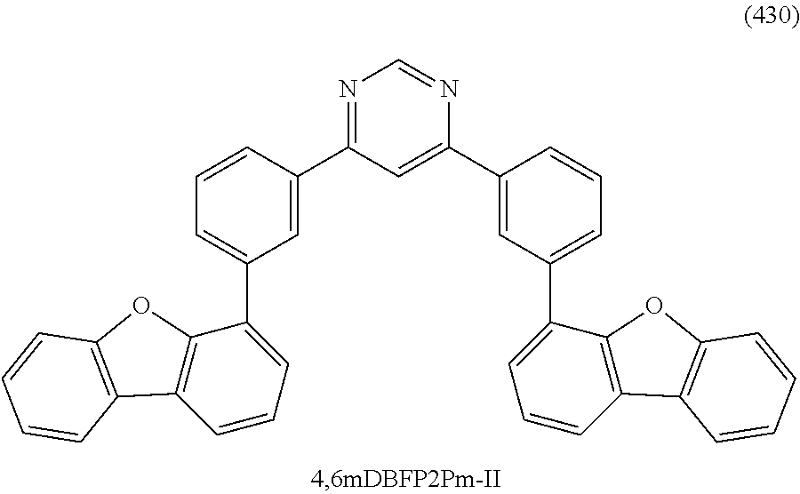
C1=CC=C(C2=CC=CC3=C2OC2=C3C=CC=C2)C=C1C1=CC(C2=CC(C3=CC=CC4=C3OC3=C4C=CC=C3)=CC=C2)=NC=N1
